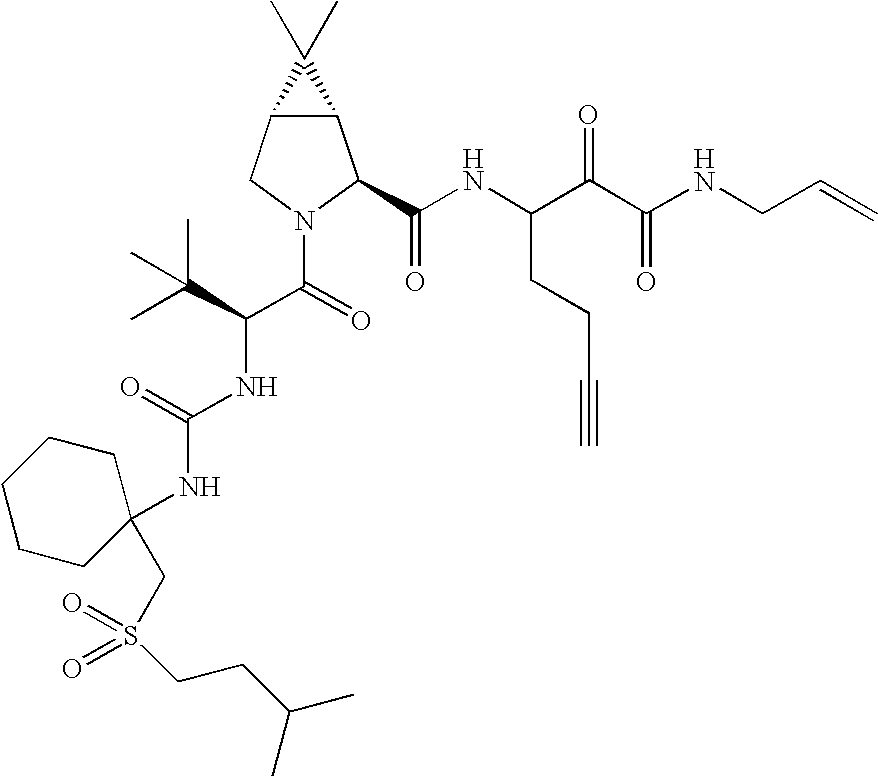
C12C(CN(C(C(NC(=O)NC3(CS(=O)(=O)CCC(C)C)CCCCC3)C(C)(C)C)=O)C1C(NC(C(C(NCC=C)=O)=O)CCC#C)=O)C2(C)C
